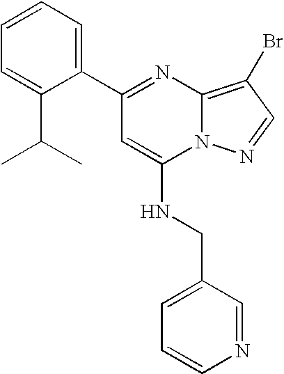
C1(C2=CC=CC=C2C(C)C)=NC2=C(Br)C=NN2C(NCC2=CC=CN=C2)=C1
